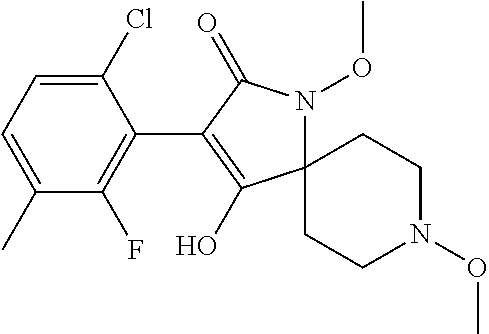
C12(N(OC)C(=O)C(C3=C(F)C(C)=CC=C3Cl)=C1O)CCN(OC)CC2
